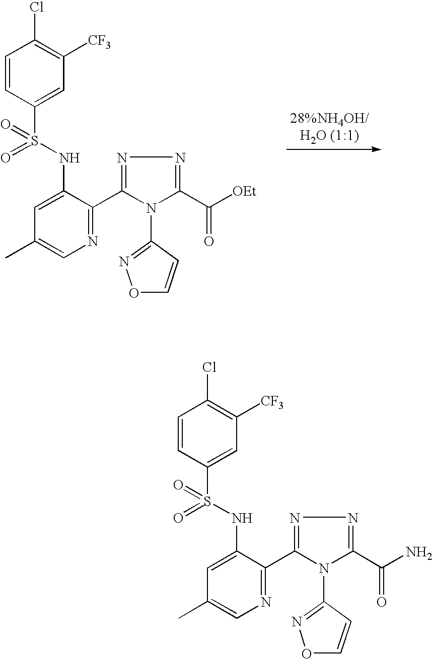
C1=CC(S(NC2=CC(C)=CN=C2C2=NN=C(C([OEt])=O)N2C2=NOC=C2)(=O)=O)=CC([CF3])=C1Cl.C1=CC(S(NC2=CC(C)=CN=C2C2=NN=C(C(N)=O)N2C2=NOC=C2)(=O)=O)=CC([CF3])=C1Cl
